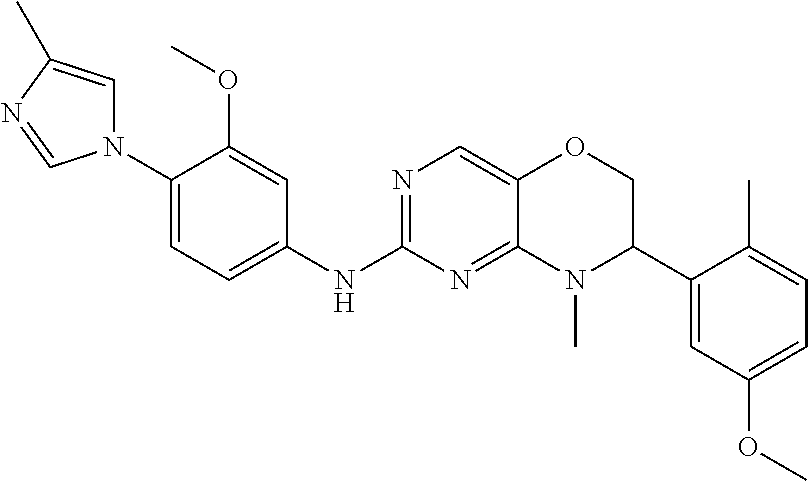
C1(N2C=C(C)N=C2)=CC=C(NC2=NC=C3C(=N2)N(C)C(C2=CC(OC)=CC=C2C)CO3)C=C1OC
